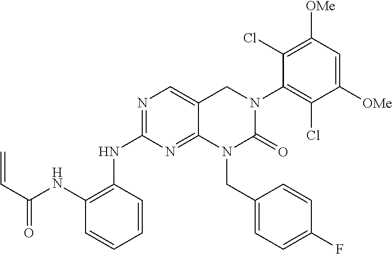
N1=C(NC2=C(NC(C=C)=O)C=CC=C2)N=C2C(=C1)CN(C1=C(Cl)C([OMe])=CC([OMe])=C1Cl)C(=O)N2CC1=CC=C(F)C=C1
